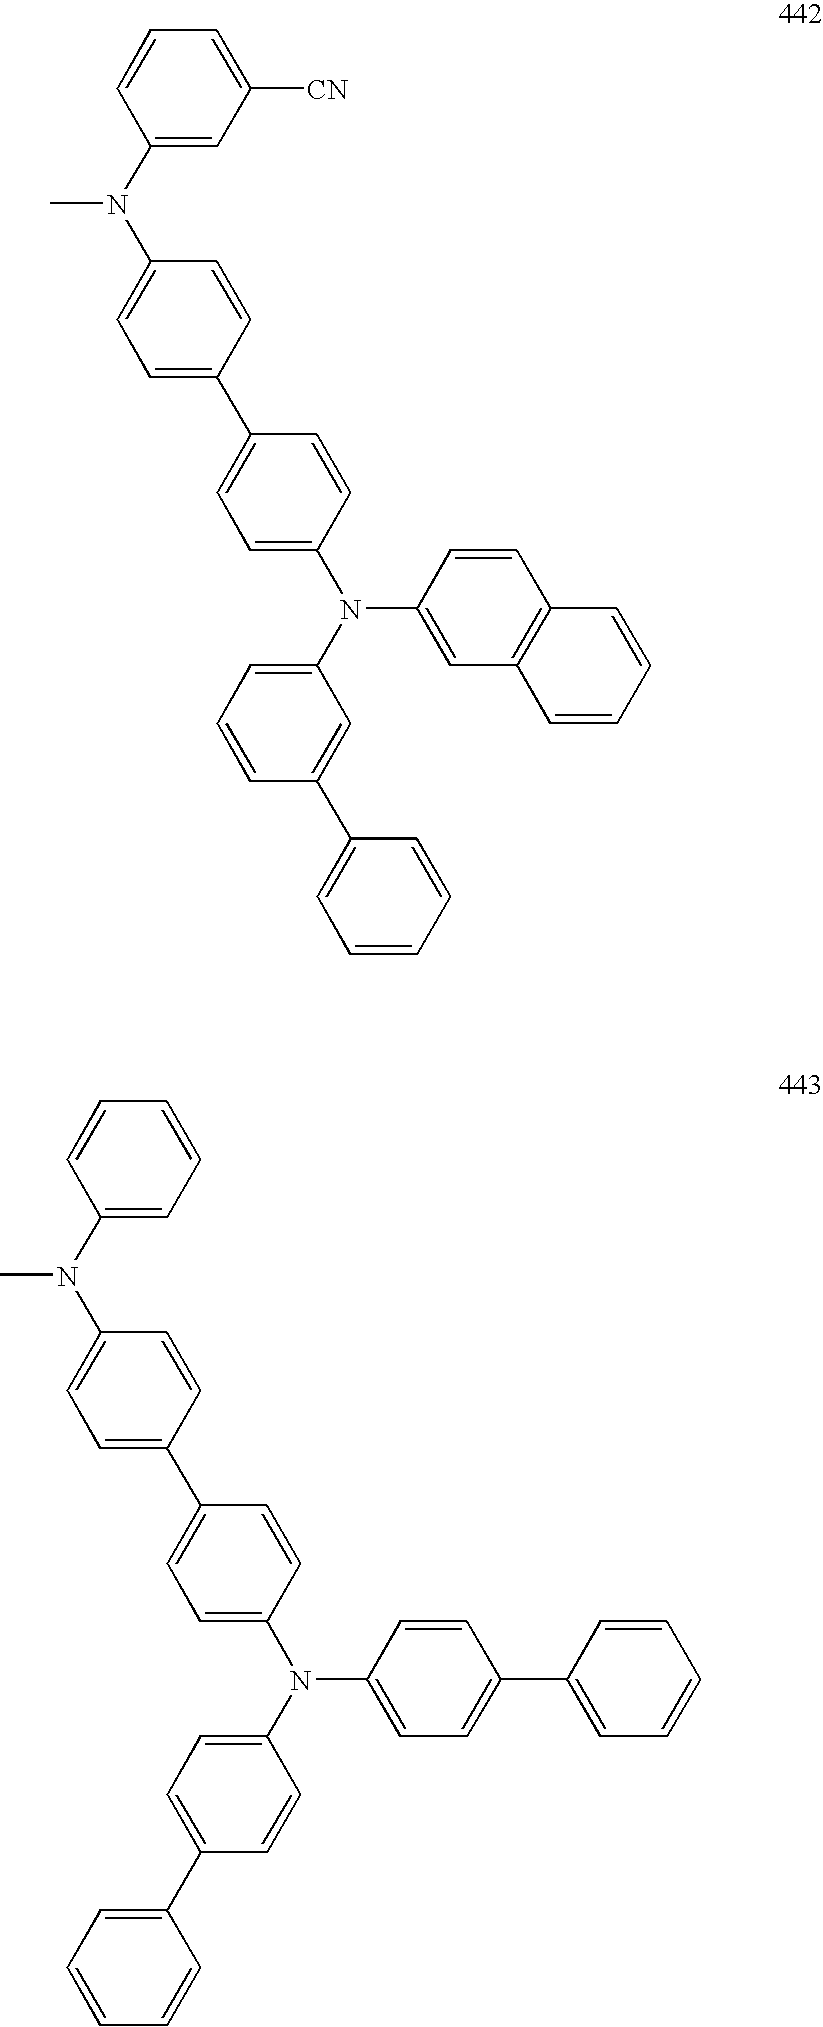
C1(C2=CC=C(N(C3=CC=CC(C4=CC=CC=C4)=C3)C3=CC4=C(C=C3)C=CC=C4)C=C2)=CC=C(N(C2=CC([CN])=CC=C2)C)C=C1.C1(C2=CC=C(N(C3=CC=C(C4=CC=CC=C4)C=C3)C3=CC=C(C4=CC=CC=C4)C=C3)C=C2)=CC=C(N(C2=CC=CC=C2)C)C=C1
